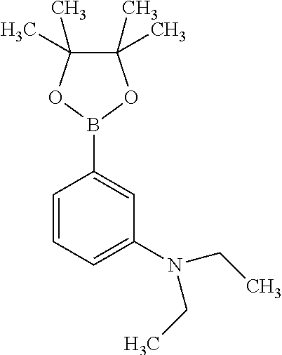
B1(C2=CC(N(CC)CC)=CC=C2)OC(C)(C)C(C)(C)O1
